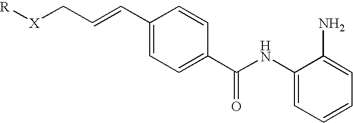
[X](CC=CC1=CC=C(C(NC2=CC=CC=C2N)=O)C=C1)[R]
